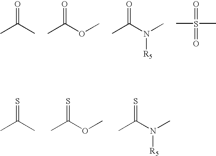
CC(C)=O.CC(OC)=O.CC(N(C)[R5])=O.CS(=O)(C)=O.CC(C)=S.CC(OC)=S.CC(N(C)[R5])=S
